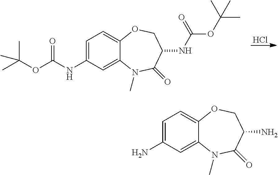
Cl.C1=C(NC(OC(C)(C)C)=O)C=C2C(=C1)OCC(NC(=O)OC(C)(C)C)C(=O)N2C.C1=C(N)C=C2C(=C1)OCC(N)C(=O)N2C
